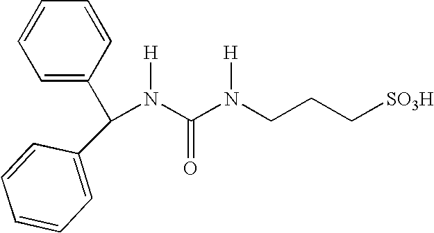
C1=C(C(C2=CC=CC=C2)N(C(N(CCC[SO3H])[H])=O)[H])C=CC=C1
